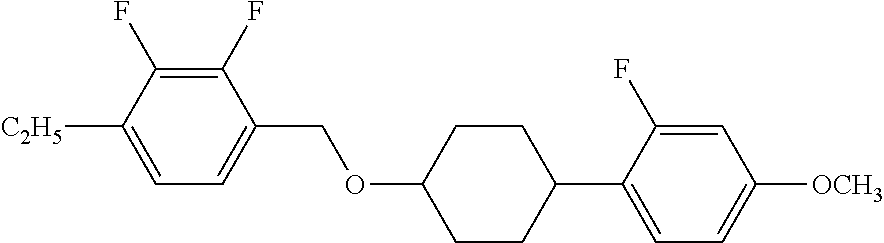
C1(F)=C(F)C([C2H5])=CC=C1COC1CCC(C2=CC=C([OCH3])C=C2F)CC1
